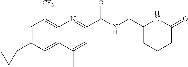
C1=C(C2CC2)C=C2C(=C1[CF3])N=C(C(NCC1CCCC(=O)N1)=O)C=C2C
